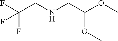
FC(CNCC(OC)OC)(F)F
